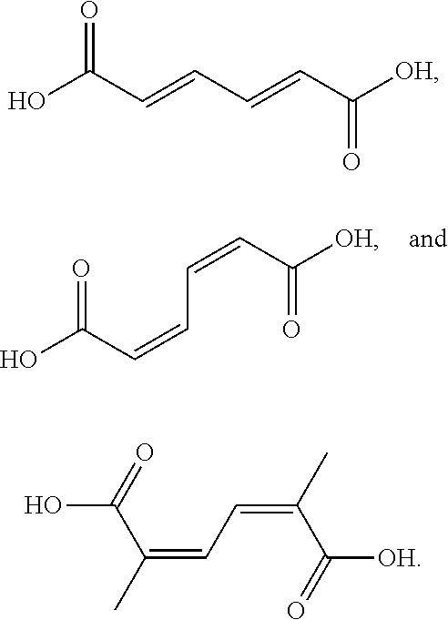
OC(C=CC=CC([OH])=O)=O.OC(C=CC=CC([OH])=O)=O.OC(=O)C(=CC=C(C)C([OH])=O)C
